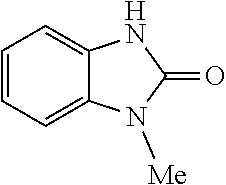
C1=CC=C2C(=C1)NC(=O)N2[Me]
